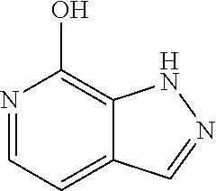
N1=CC=C2C(=C1O)NN=C2
